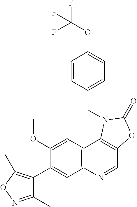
C1(OC)=CC2=C(C=C1C1=C(C)ON=C1C)N=CC1=C2N(CC2=CC=C(OC(F)(F)F)C=C2)C(=O)O1
